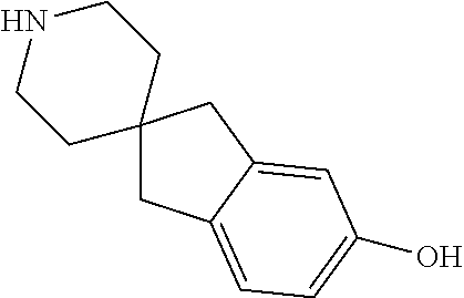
C1C2=CC=C(O)C=C2CC12CCNCC2
